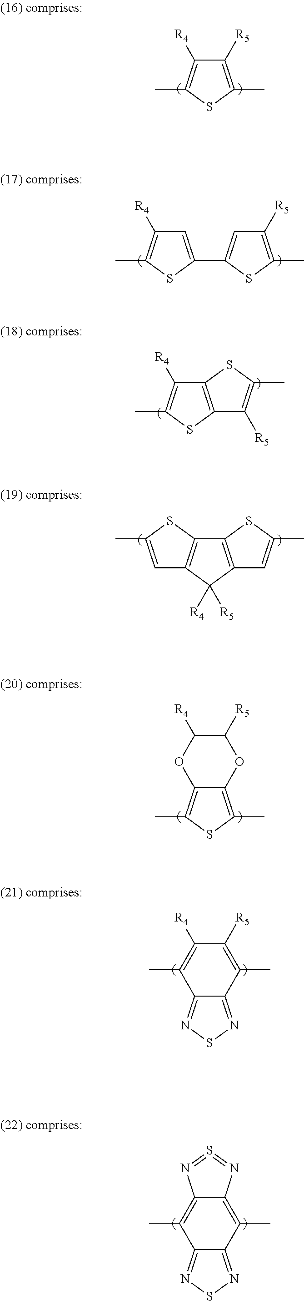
C1([R5])=C(C)SC(C)=C1[R4].C1=C(C2=CC([R5])=C(C)S2)SC(C)=C1[R4].C1([R4])=C(C)SC2=C1SC(C)=C2[R5].C12=C(SC(C)=C1)C1=C(C=C(C)S1)C2([R4])[R5].C12=C(C)SC(C)=C1OC([R4])C([R5])O2.C12=NSN=C1C(C)=C([R4])C([R5])=C2C.C12=NSN=C1C(C)=C1C(=C2C)N=S=N1
